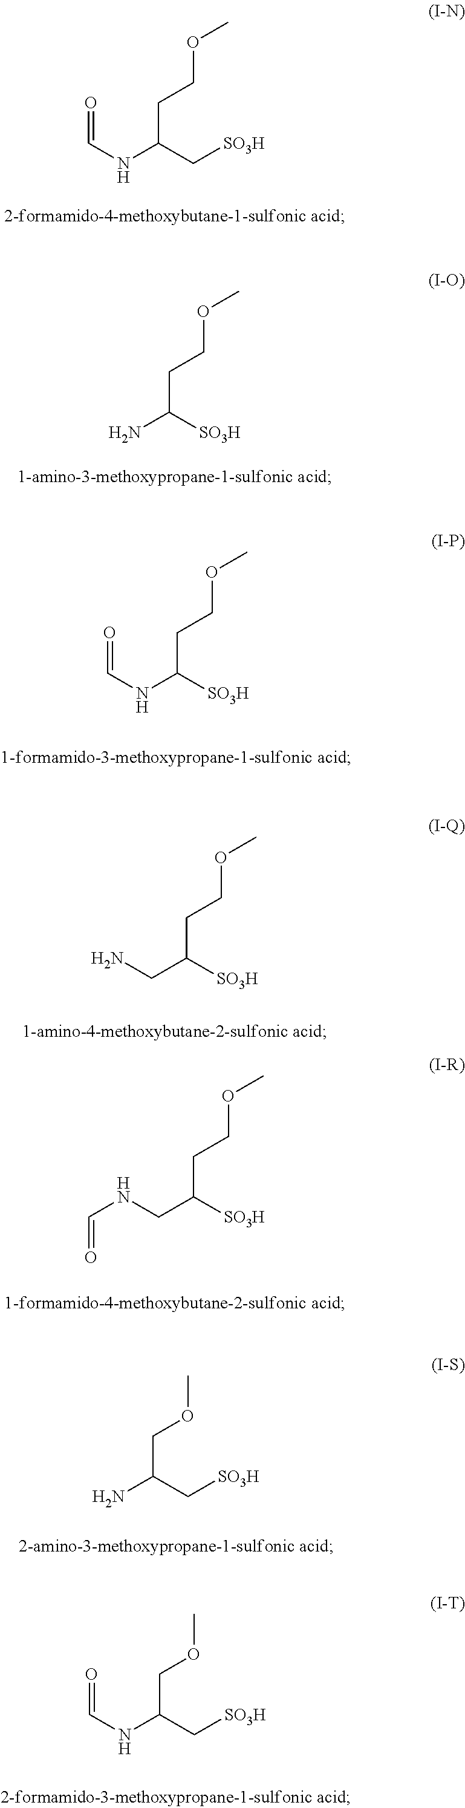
C(C(NC=O)CCOC)[SO3H].[SO3H]C(NC=O)CCOC.[SO3H]C(CN)CCOC.[SO3H]C(CNC=O)CCOC.NC(C[SO3H])COC.N(C(C[SO3H])COC)C=O.[SO3H]C(N)CCOC
